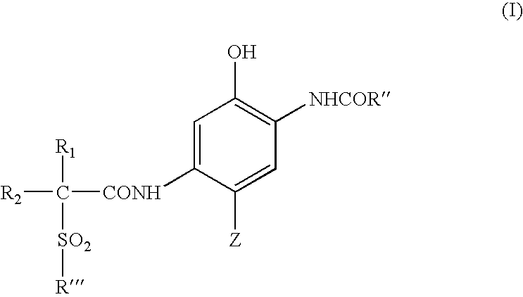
C1=C([CONH]C([R2])([R1])[SO2][R])C([Z])=CC([NHCOR])=C1O
